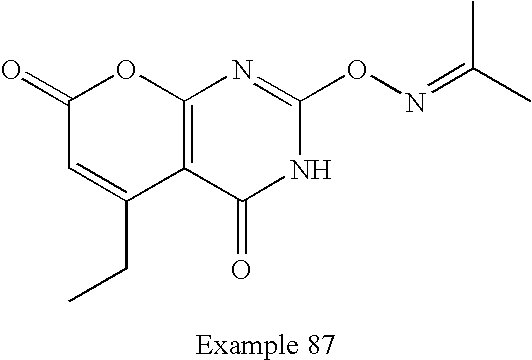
C1(=O)C=C(CC)C2=C(O1)N=C(ON=C(C)C)NC2=O
